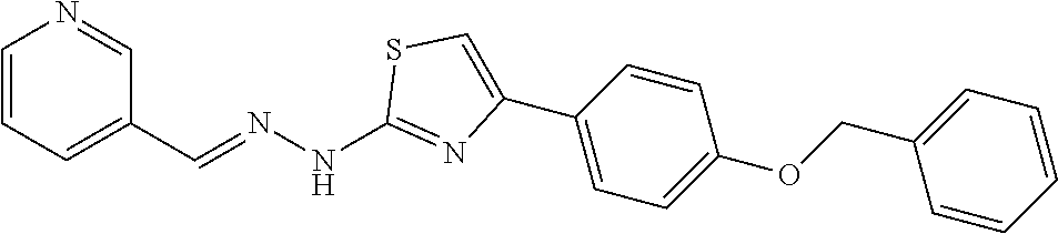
N1=CC(C=NNC2=NC(C3=CC=C(OCC4=CC=CC=C4)C=C3)=CS2)=CC=C1
